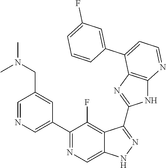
C1=NC=C(C2=NC=C3C(=C2F)C(C2=NC4=C(N2)N=CC=C4C2=CC(F)=CC=C2)=NN3)C=C1CN(C)C
